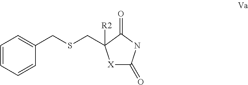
[X]1C(=O)NC(=O)C1([R2])CSCC1=CC=CC=C1
